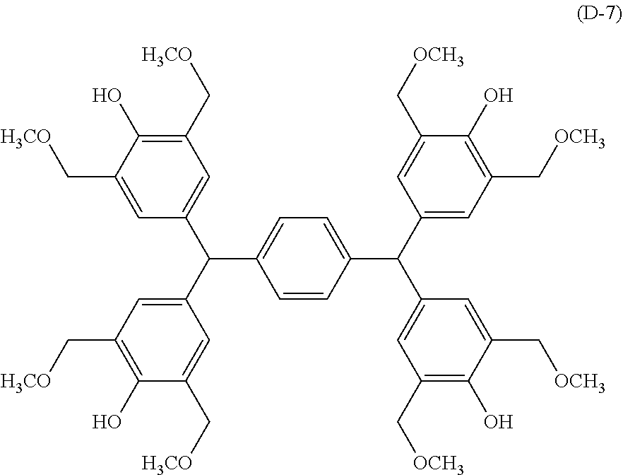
C1(O)=C(C[H3CO])C=C(C(C2=CC(C[H3CO])=C(O)C(C[H3CO])=C2)C2=CC=C(C(C3=CC(C[OCH3])=C(O)C(C[OCH3])=C3)C3=CC(C[OCH3])=C(O)C(C[OCH3])=C3)C=C2)C=C1C[H3CO]
